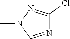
N1=CN(C)N=C1Cl
